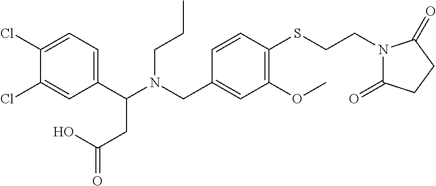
C1(C(N(CC2=CC(OC)=C(SCCN3C(=O)CCC3=O)C=C2)CCC)CC(O)=O)=CC=C(Cl)C(Cl)=C1
